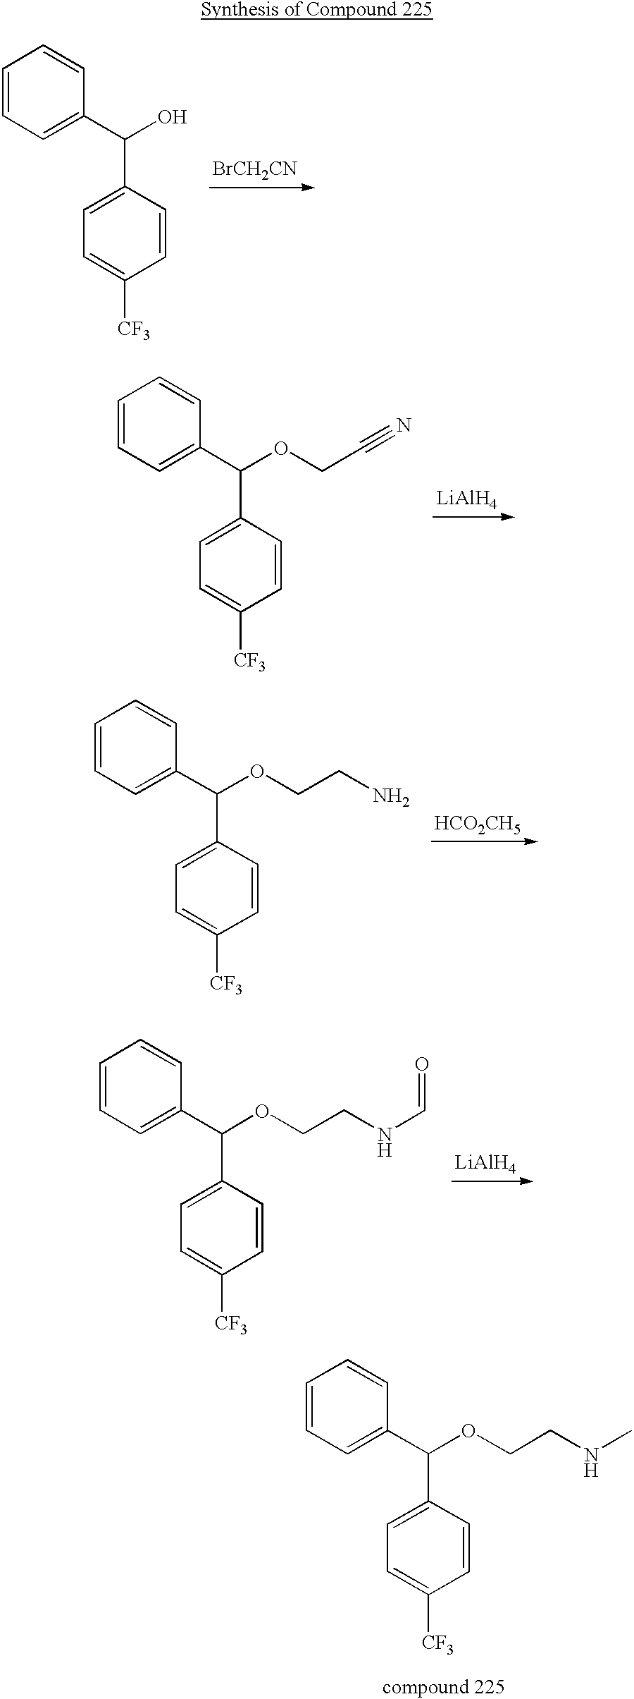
C1=CC=C(C(O)C2=CC=C([CF3])C=C2)C=C1.[BrCH2CN].C1=CC=C(C(OCC#N)C2=CC=C([CF3])C=C2)C=C1.[LiAlH4].C1=CC=C(C(OCCN)C2=CC=C([CF3])C=C2)C=C1.[HCO2CH5].C1=CC=C(C(OCCNC=O)C2=CC=C([CF3])C=C2)C=C1.[LiAlH4].C1=CC=C(C(OCCNC)C2=CC=C([CF3])C=C2)C=C1
